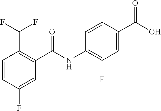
C1=CC(F)=CC(C(NC2=C(F)C=C(C(O)=O)C=C2)=O)=C1C(F)F
